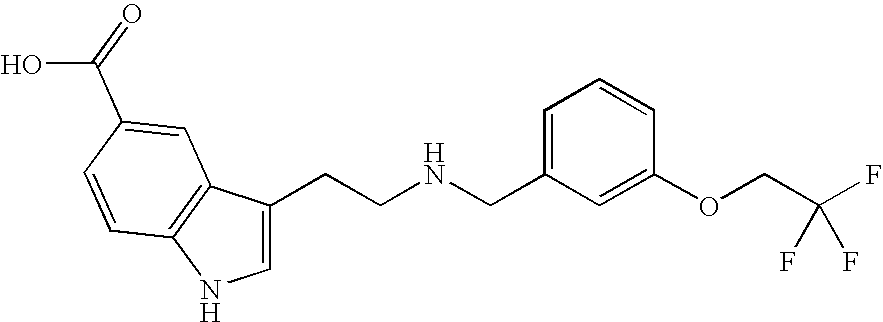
C1=C(CCNCC2=CC=CC(OCC(F)(F)F)=C2)C2=C(N1)C=CC(C(=O)O)=C2
